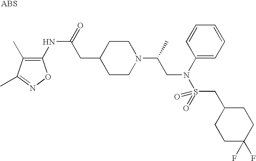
C1(NC(=O)CC2CCN(C(C)CN(C3=CC=CC=C3)S(=O)(CC3CCC(F)(F)CC3)=O)CC2)=C(C)C(C)=NO1
